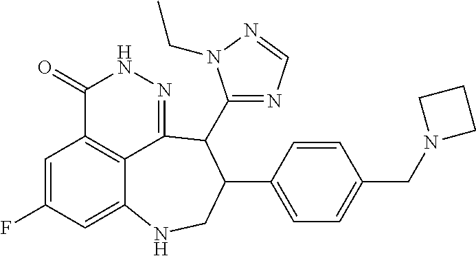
C1=C(F)C=C2C3=C1C(=O)NN=C3C(C1=NC=NN1CC)C(C1=CC=C(CN3CCC3)C=C1)CN2
